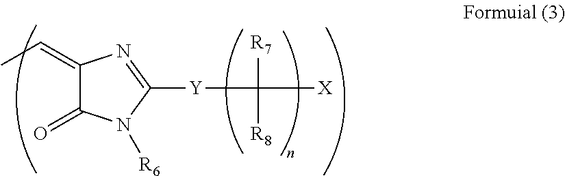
C1(=CC)C(=O)N([R6])C([Y]C([R7])([R8])[X])=N1
